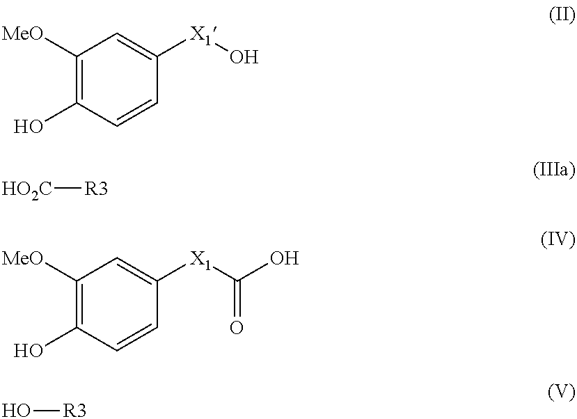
C1([MeO])=C(O)C=CC([X1]O)=C1.[HO2C][R3].C1([MeO])=C(O)C=CC([X1]C(O)=O)=C1.O[R3]
